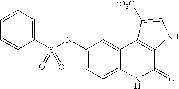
S(C1=CC=CC=C1)(N(C1=CC=C2C(=C1)C1=C(C(=O)N2)NC=C1[EtO2C])C)(=O)=O
